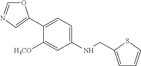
O1C=NC=C1C1=CC=C(NCC2=CC=CS2)C=C1[H3CO]
